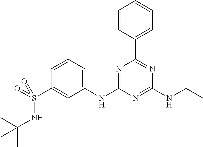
N1=C(NC2=CC=CC(S(=O)(NC(C)(C)C)=O)=C2)N=C(NC(C)C)N=C1C1=CC=CC=C1
